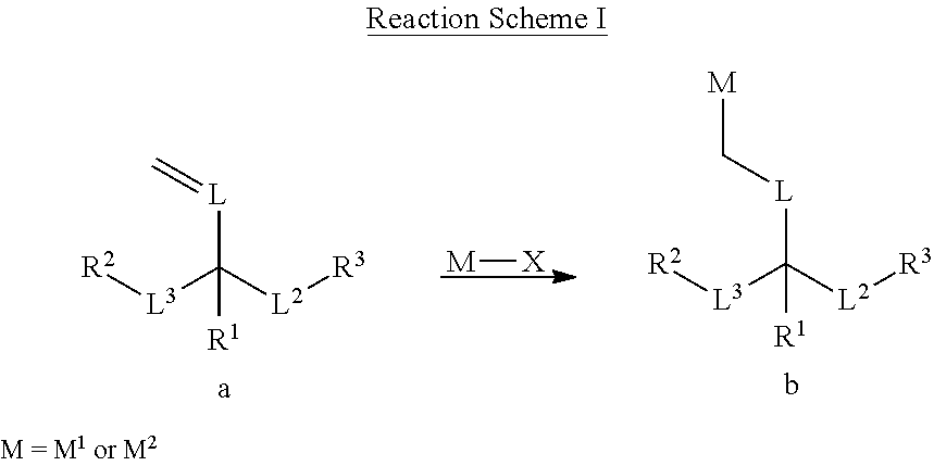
C=[L]C([L2][R3])([L3][R2])[R1].[M][X].C([L]C([L2][R3])([L3][R2])[R1])[M]
